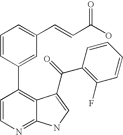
C1=CN=C2C(=C1C1=CC(C=CC(O)=O)=CC=C1)C(C(C1=C(F)C=CC=C1)=O)=CN2
